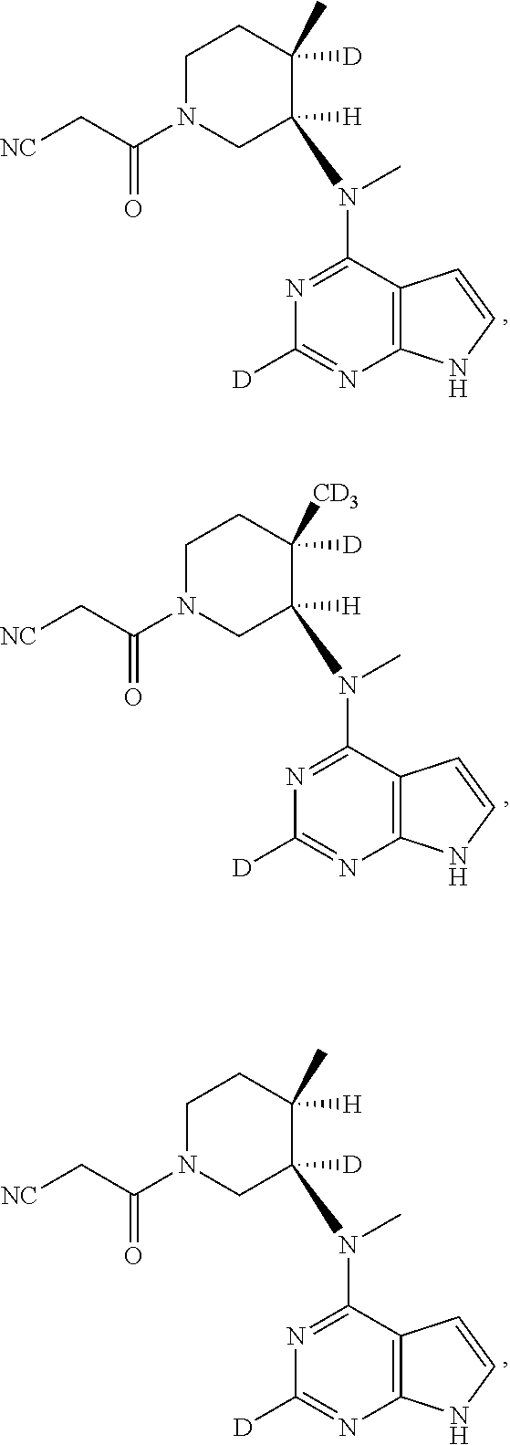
C12=C(C(N(C)C3([H])CN(C(C[NC])=O)CCC3([D])[CD3])=NC([D])=N1)C=CN2.C12=C(C(N(C)C3([D])CN(C(C[NC])=O)CCC3([H])C)=NC([D])=N1)C=CN2.C12=C(C(N(C)C3([H])CN(C(C[NC])=O)CCC3([D])C)=NC([D])=N1)C=CN2
